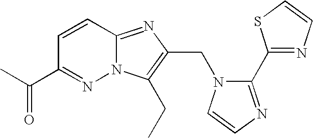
C1=CC2=NC(CN3C(C4=NC=CS4)=NC=C3)=C(CC)N2N=C1C(C)=O
